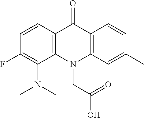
C12=C(N(CC(=O)O)C3=C(C1=O)C=CC(C)=C3)C(N(C)C)=C(F)C=C2
